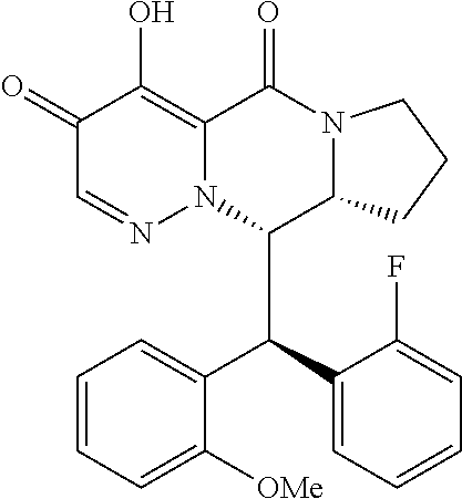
C1(=O)C=NN2C(=C1O)C(=O)N1C(C2C(C2=CC=CC=C2F)C2=CC=CC=C2[OMe])CCC1
